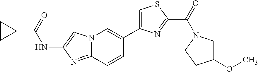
N12C(=NC(NC(C3CC3)=O)=C1)C=CC(C1=CSC(C(=O)N3CC(OC)CC3)=N1)=C2
